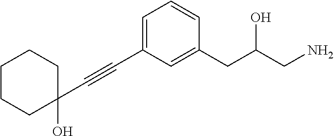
C1=C(C#CC2(O)CCCCC2)C=C(CC(CN)O)C=C1
